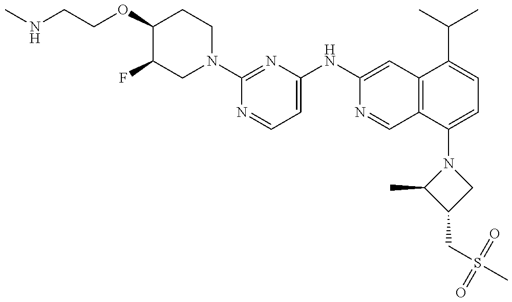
C1(OCCNC)C(F)CN(C2=NC(NC3=CC4=C(C=N3)C(N3C(C)C(CS(C)(=O)=O)C3)=CC=C4C(C)C)=CC=N2)CC1
